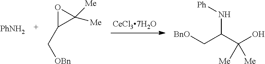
O1C(C[OBn])C1([Me])[Me].[BnO]CC(C(O)([Me])[Me])N[Ph].[PhNH2]
